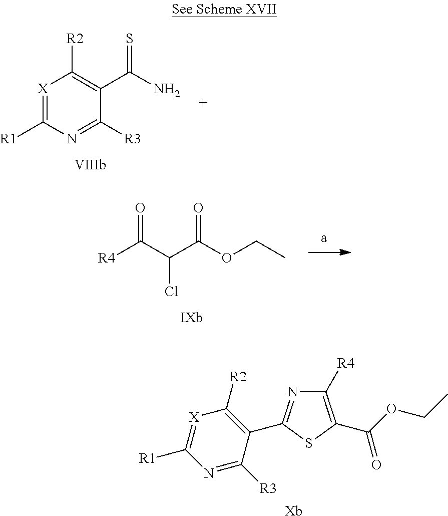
[Xb].[X]1=C([R1])N=C([R3])C(C2=NC([R4])=C(C(OCC)=O)S2)=C1[R2].[R4]C(C(C(OCC)=O)Cl)=O.[X]1=C([R1])N=C([R3])C(C(N)=S)=C1[R2]
